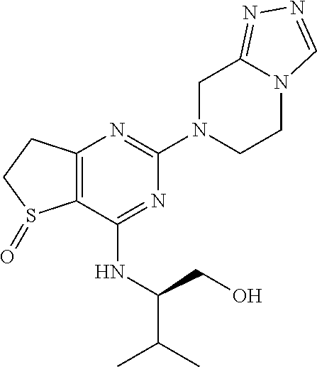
C12=C(C(NC(C(C)C)CO)=NC(N3CCN4C(=NN=C4)C3)=N1)S(=O)CC2
